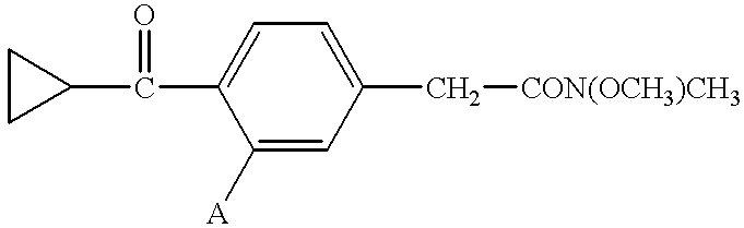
C1([A])=CC(C[CON(OCH3)CH3])=CC=C1C(=O)C1CC1
